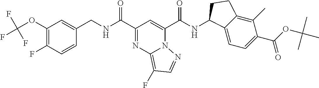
C1(OC(F)(F)F)=C(F)C=CC(CNC(C2=NC3=C(F)C=NN3C(C(NC3C4=CC=C(C(OC(C)(C)C)=O)C(C)=C4CC3)=O)=C2)=O)=C1
